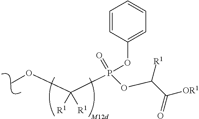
C1(OP(=O)(C(OC)([R1])[R1])OC(C(=O)[OR1])[R1])=CC=CC=C1
